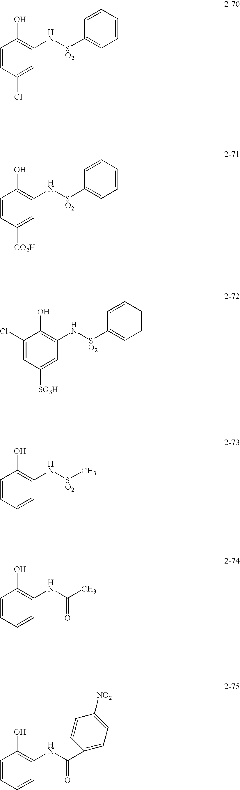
C1=CC(Cl)=CC(N[SO2]C2=CC=CC=C2)=C1O.C1=CC([CO2H])=CC(N[SO2]C2=CC=CC=C2)=C1O.C1(Cl)=CC([SO3H])=CC(N[SO2]C2=CC=CC=C2)=C1O.C1=CC=CC(N[SO2]C)=C1O.C1=CC=CC(NC(C)=O)=C1O.C1=CC=CC(NC(C2=CC=C([NO2])C=C2)=O)=C1O
